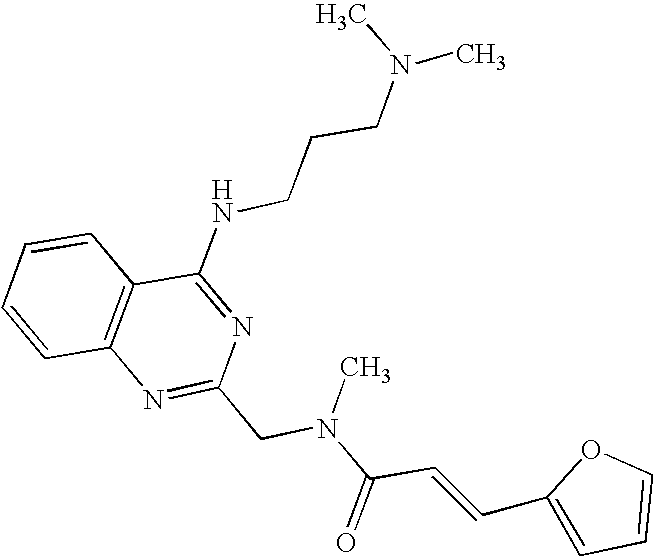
C1=CC2=C(C=C1)C(NCCCN(C)C)=NC(CN(C(C=CC1=CC=CO1)=O)C)=N2
